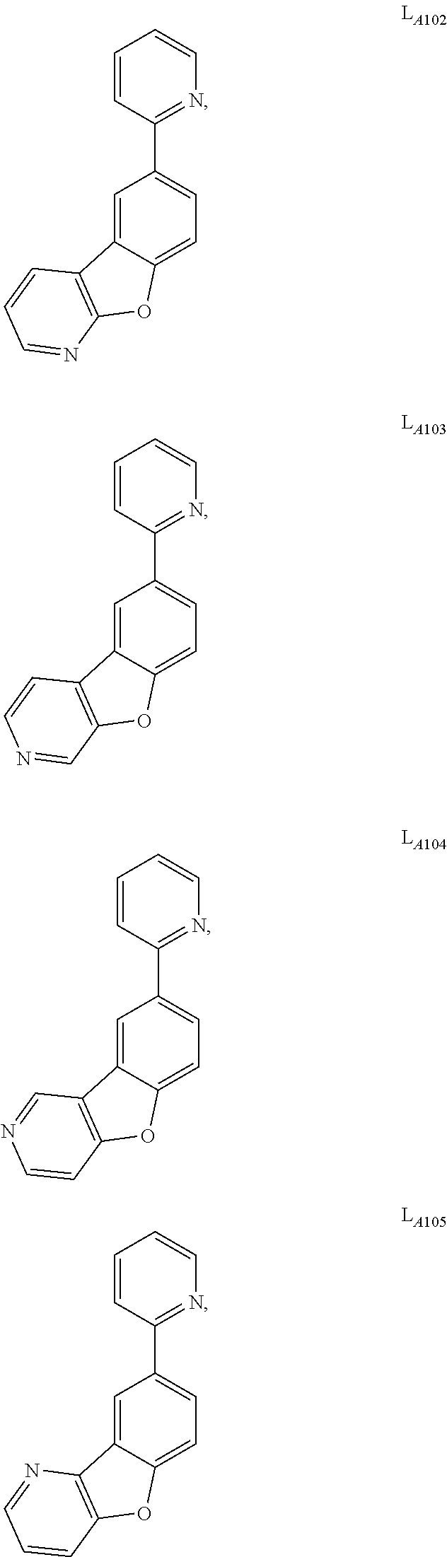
C1=C2C(=CC=C1C1=NC=CC=C1)OC1=C2C=CC=N1.C1=C2C(=CC=C1C1=NC=CC=C1)OC1=C2C=CN=C1.C1=C2C(=CC=C1C1=NC=CC=C1)OC1=C2C=NC=C1.C1=C2C(=CC=C1C1=NC=CC=C1)OC1=C2N=CC=C1
